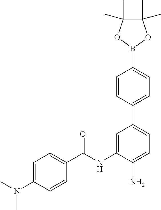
C1=C(N(C)C)C=CC(C(NC2=CC(C3=CC=C(B4OC(C)(C)C(C)(C)O4)C=C3)=CC=C2N)=O)=C1
